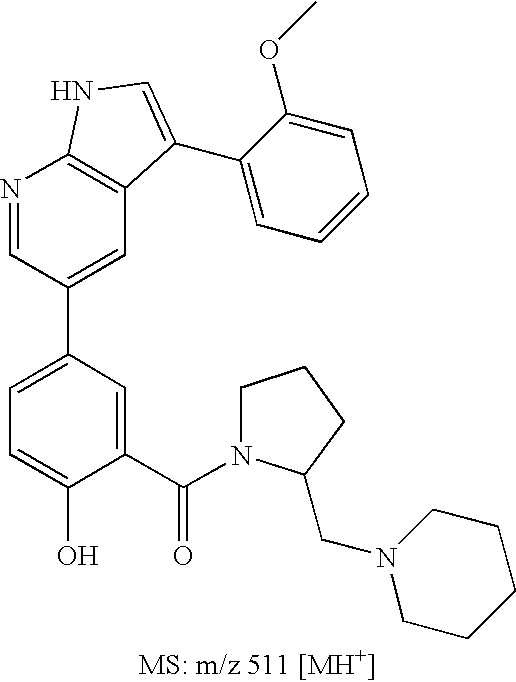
C1=C(C2=CC3=C(N=C2)NC=C3C2=CC=CC=C2OC)C=C(C(=O)N2CCCC2CN2CCCCC2)C(O)=C1
